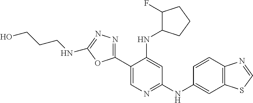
C12=C(C=CC(NC3=NC=C(C4=NN=C(NCCCO)O4)C(NC4CCCC4F)=C3)=C1)N=CS2
